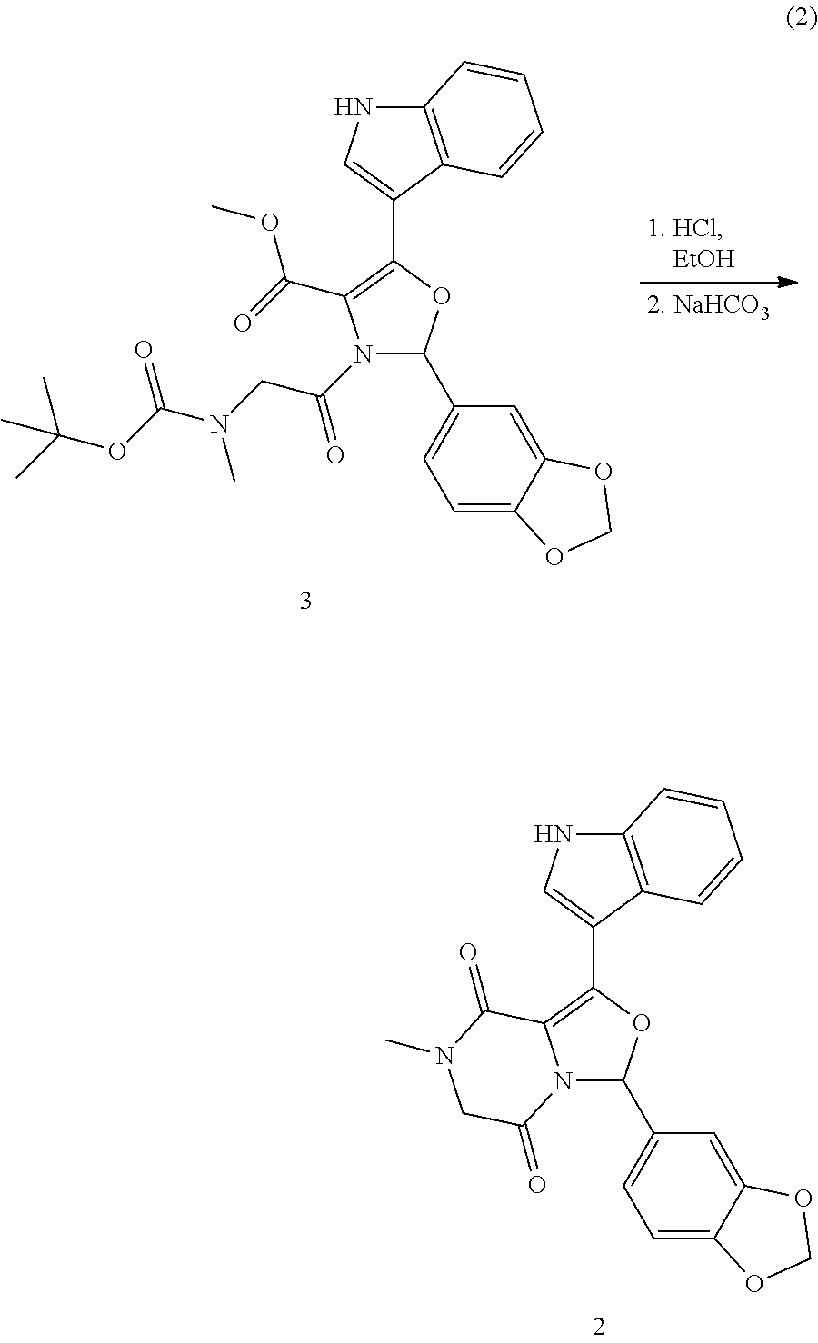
C1(C2=CNC3=C2C=CC=C3)=C(C(=O)OC)N(C(=O)CN(C(OC(C)(C)C)=O)C)C(C2=CC=C3C(=C2)OCO3)O1.C1(C2=CNC3=C2C=CC=C3)=C2N(C(C3=CC=C4C(=C3)OCO4)O1)C(=O)CN(C)C2=O
